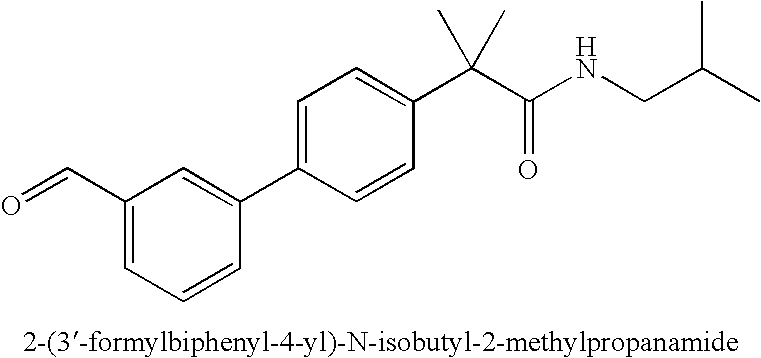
C1(C=O)=CC=CC(C2=CC=C(C(C(NCC(C)C)=O)(C)C)C=C2)=C1
